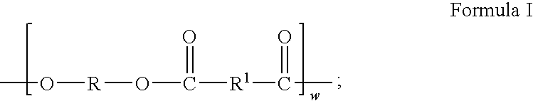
CO[R]OC(=O)[R1]C(=O)C
